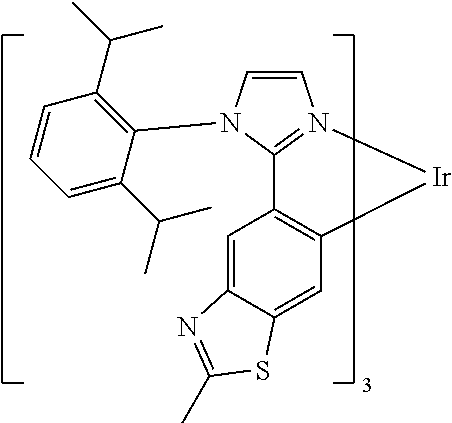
C1=CN(C2=C(C(C)C)C=CC=C2C(C)C)C2=N1[Ir]C1=C2C=C2C(=C1)SC(C)=N2
